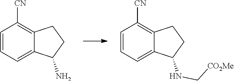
C1=CC=C2C(=C1[CN])CCC2N.C1=CC=C2C(=C1[CN])CCC2NC[CO2Me]
